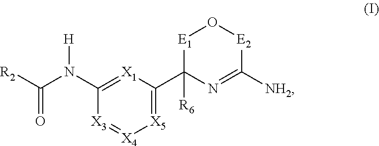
[X3]1=[X4][X5]=C(C2([R6])N=C([NH2])[E2]O[E1]2)[X1]=C1N(C([R2])=O)[H]
